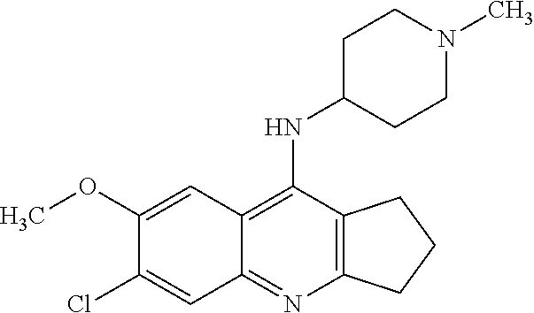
C1(OC)=CC2=C(NC3CCN(C)CC3)C3=C(N=C2C=C1Cl)CCC3
